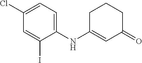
N(C1=CC(=O)CCC1)C1=CC=C(Cl)C=C1I
